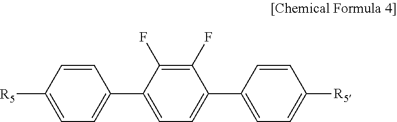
C1=CC([R5])=CC=C1C1=CC=C(C2=CC=C([R5])C=C2)C(F)=C1F
